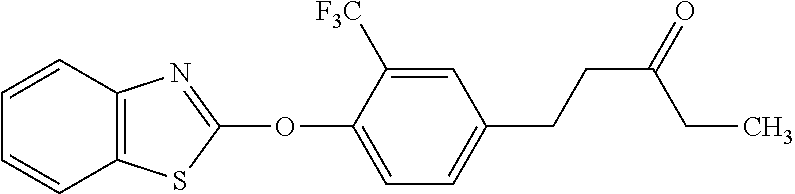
C1(OC2=NC3=C(S2)C=CC=C3)=CC=C(CCC(CC)=O)C=C1[F3C]
